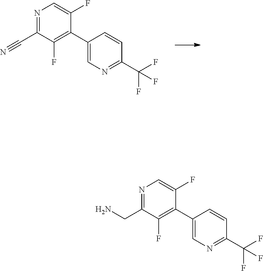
N1=C(C#N)C(F)=C(C2=CN=C(C(F)(F)F)C=C2)C(F)=C1.N1=C(CN)C(F)=C(C2=CN=C(C(F)(F)F)C=C2)C(F)=C1
